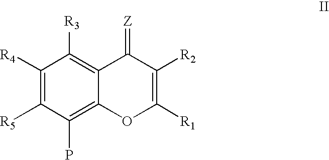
C1([R4])=C([R5])C(P)=C2C(=C1[R3])C(=[Z])C([R2])=C([R1])O2
